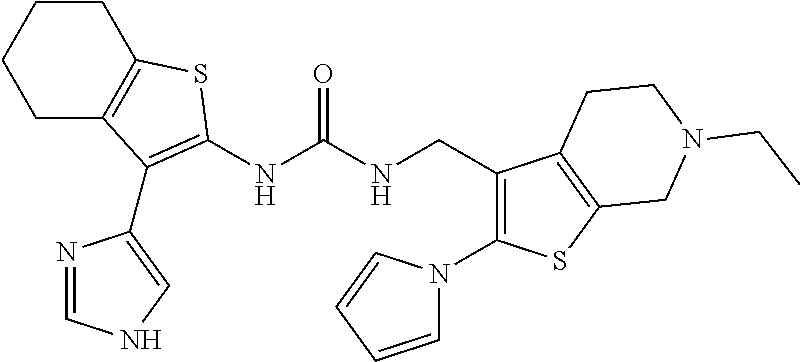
C1C2=C(CCC1)SC(NC(NCC1=C(N3C=CC=C3)SC3=C1CCN(CC)C3)=O)=C2C1=CNC=N1
